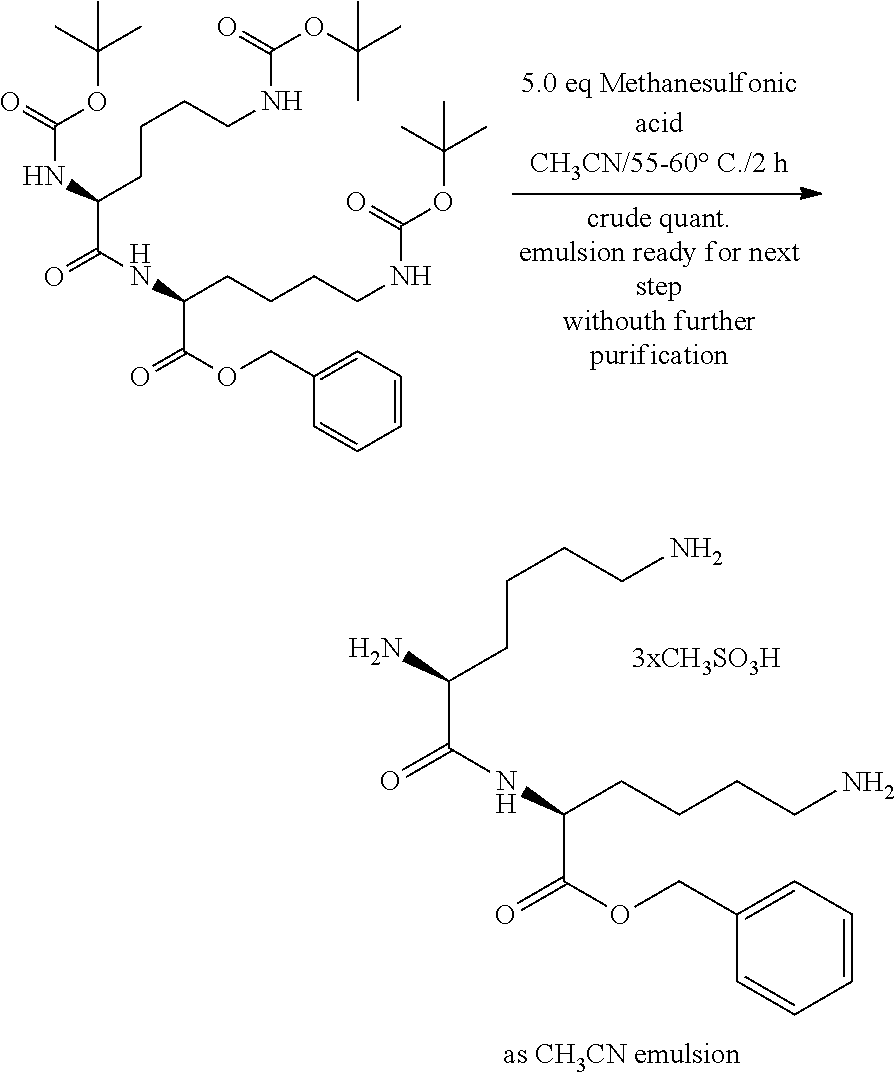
N(C(CCCCN)C(OCC1=CC=CC=C1)=O)C(C(N)CCCCN)=O.N(C(CCCCNC(OC(C)(C)C)=O)C(OCC1=CC=CC=C1)=O)C(C(NC(=O)OC(C)(C)C)CCCCNC(OC(C)(C)C)=O)=O
